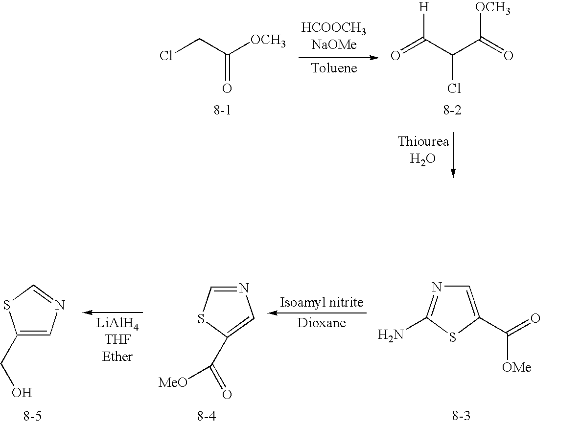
ClCC([OCH3])=O.O=C(C(C(=O)[OCH3])Cl)[H].C1(CO)=CN=CS1.N1=CSC(C(=O)[MeO])=C1.C1=C(C(=O)[OMe])SC(N)=N1
